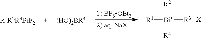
[R1R2R3BiF2].[(HO)2BR4].[R1][Bi]([R2])([R4])[R3].[X-]
